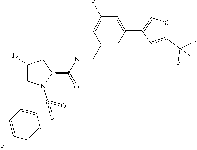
C(C1=CC(C2=CSC(C(F)(F)F)=N2)=CC(F)=C1)NC(C1CC(F)CN1S(=O)(=O)C1=CC=C(F)C=C1)=O
